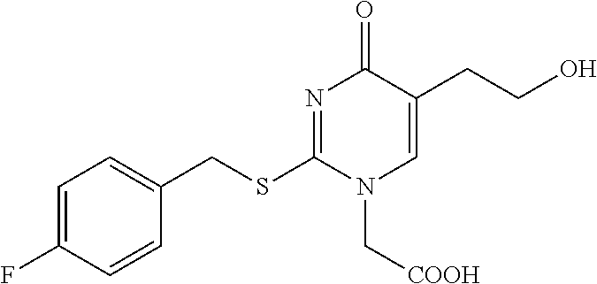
C1=C(F)C=CC(CSC2=NC(=O)C(CCO)=CN2C[COOH])=C1
